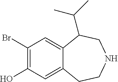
C1(Br)=C(O)C=C2C(=C1)C(C(C)C)CNCC2
